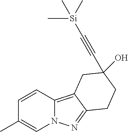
C1=CC2=C3C(=NN2C=C1C)CCC(O)(C#C[Si](C)(C)C)C3
